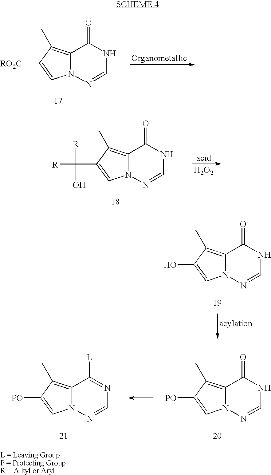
C12=C(C)C([RO2C])=CN1N=CNC2=O.C12=C(C)C(C([R])([R])O)=CN1N=CNC2=O.[H2O2].C12=C(C)C(O)=CN1N=CNC2=O.C12=C(C)C([PO])=CN1N=CNC2=O.C12=C(C)C([PO])=CN1N=CN=C2[L]
